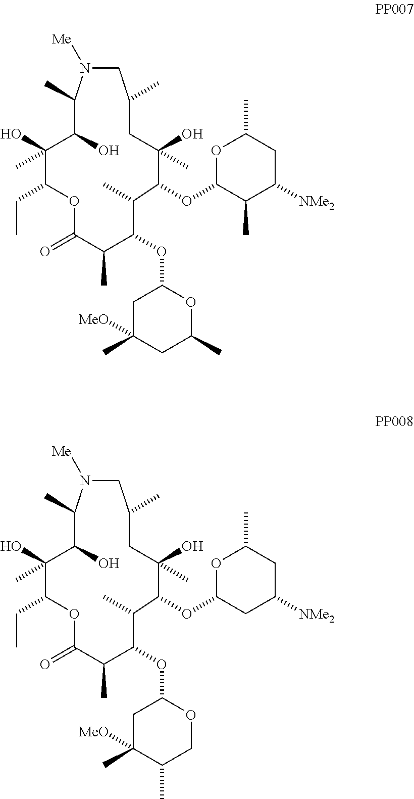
C1N([Me])C(C)C(O)C(O)(C)C(CC)OC(=O)C(C)C(OC2CC([MeO])(C)CC(C)O2)C(C)C(OC2C(C)C([NMe2])CC(C)O2)C(C)(O)CC1C.C1N([Me])C(C)C(O)C(O)(C)C(CC)OC(=O)C(C)C(OC2CC([MeO])(C)C(C)CO2)C(C)C(OC2CC([NMe2])CC(C)O2)C(C)(O)CC1C
